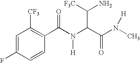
C1=C(F)C=CC(C(N(C(C(N([H])C)=O)C([F3C])N)[H])=O)=C1[CF3]
